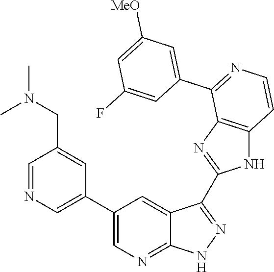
C1=NC=C(C2=CN=C3C(=C2)C(C2=NC4=C(N2)C=CN=C4C2=CC([MeO])=CC(F)=C2)=NN3)C=C1CN(C)C
